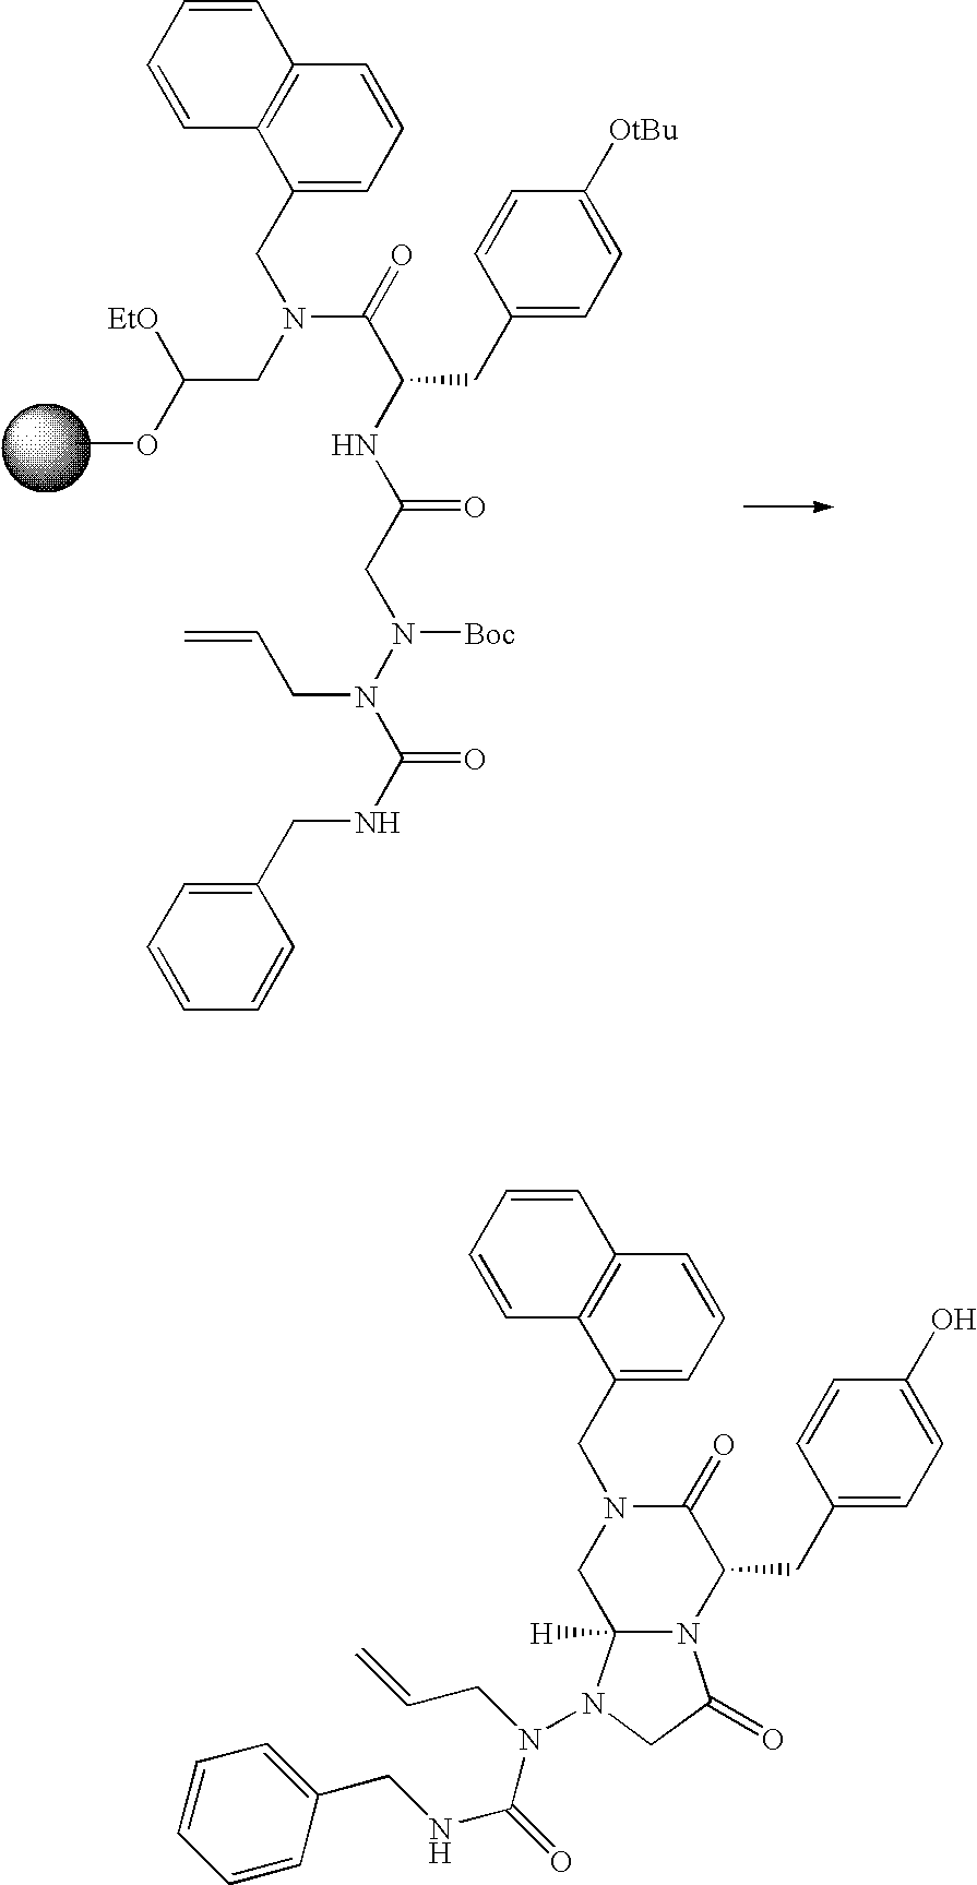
COC(CN(CC1=CC=CC2=C1C=CC=C2)C(C(NC(CN(N(C(NCC1=CC=CC=C1)=O)CC=C)[Boc])=O)CC1=CC=C([OtBu])C=C1)=O)[EtO].C1=CC2=C(C=C1)C(CN1C(=O)C(CC3=CC=C(O)C=C3)N3C([H])(C1)N(N(C(NCC1=CC=CC=C1)=O)CC=C)CC3=O)=CC=C2
